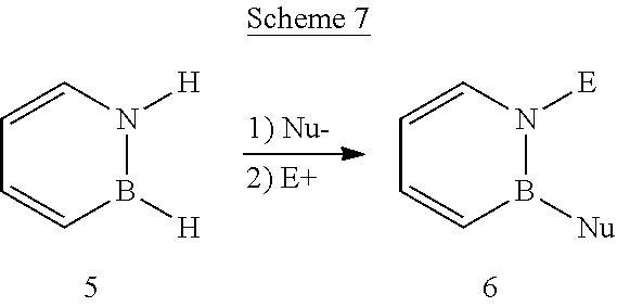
B1([H])N([H])C=CC=C1.B1([Nu])N([E])C=CC=C1
